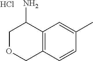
C1OCC2=C(C1N)C=C(C)C=C2.Cl
